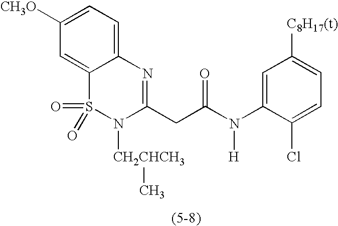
C1([CH3O])=CC=C2C(=C1)S(=O)(=O)N([CH2CHCH3]C)C(CC(N(C1=CC([C8H17(t)])=CC=C1Cl)[H])=O)=N2
